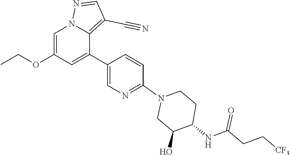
C1=C(OCC)C=C(C2=CN=C(N3CC(O)C(NC(=O)CC[CF3])CC3)C=C2)C2=C(C#N)C=NN12
